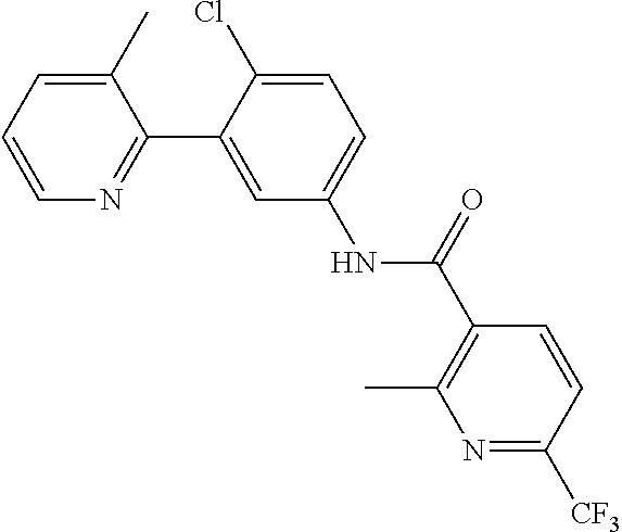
C1=C(C)C(C2=CC(NC(C3=C(C)N=C([CF3])C=C3)=O)=CC=C2Cl)=NC=C1
